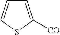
C1=CSC([CO])=C1
